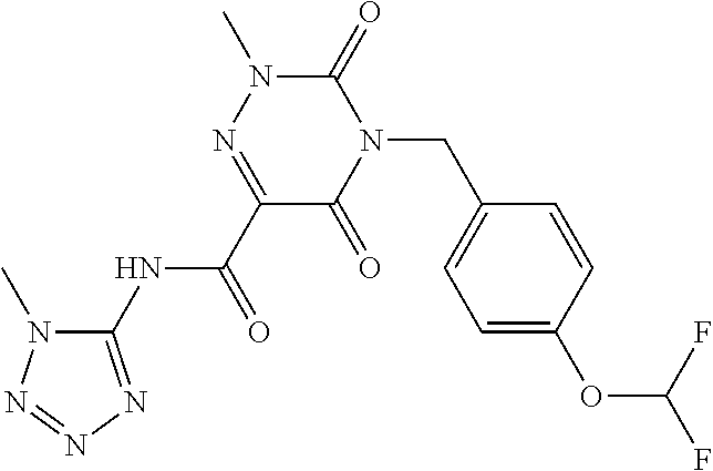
C1(NC(C2=NN(C)C(=O)N(CC3=CC=C(OC(F)F)C=C3)C2=O)=O)=NN=NN1C
